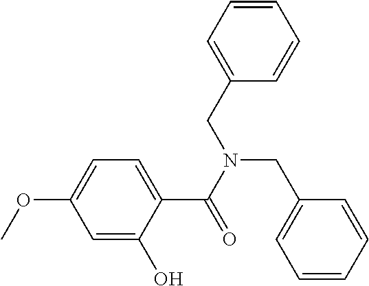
C1=C(O)C(C(=O)N(CC2=CC=CC=C2)CC2=CC=CC=C2)=CC=C1OC
